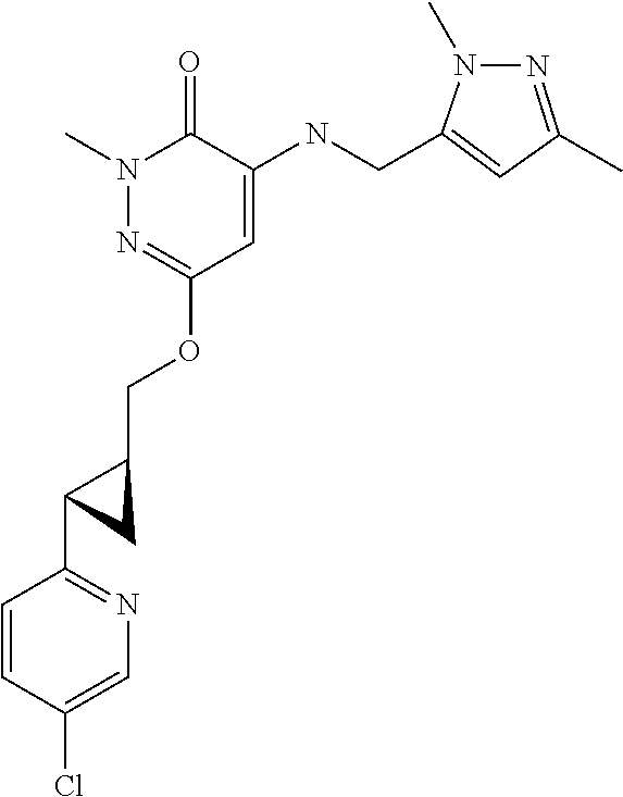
N1(C)N=C(OCC2CC2C2=NC=C(Cl)C=C2)C=C(NCC2=CC(C)=NN2C)C1=O
